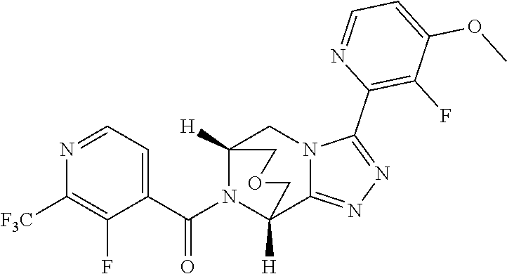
N1=CC=C(C(N2C3([H])C4=NN=C(C5=C(F)C(OC)=CC=N5)N4CC2([H])COC3)=O)C(F)=C1[F3C]
